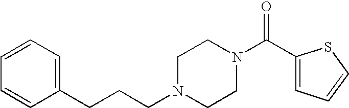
C(N1CCN(C(C2=CC=CS2)=O)CC1)CCC1=CC=CC=C1
